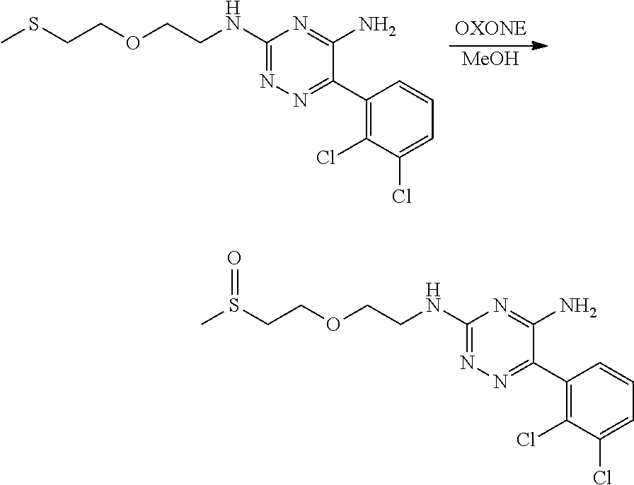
[MeOH].CSCCOCCNC1=NN=C(C2=C(Cl)C(Cl)=CC=C2)C(N)=N1.CS(CCOCCNC1=NN=C(C2=C(Cl)C(Cl)=CC=C2)C(N)=N1)=O
